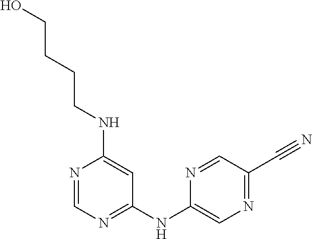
N1=CN=C(NC2=CN=C(C#N)C=N2)C=C1NCCCCO
